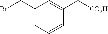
C1(CBr)=CC=CC(C[CO2H])=C1
